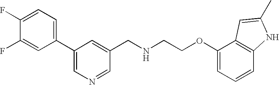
C1(F)=CC(C2=CN=CC(CNCCOC3=CC=CC4=C3C=C(C)N4)=C2)=CC=C1F
